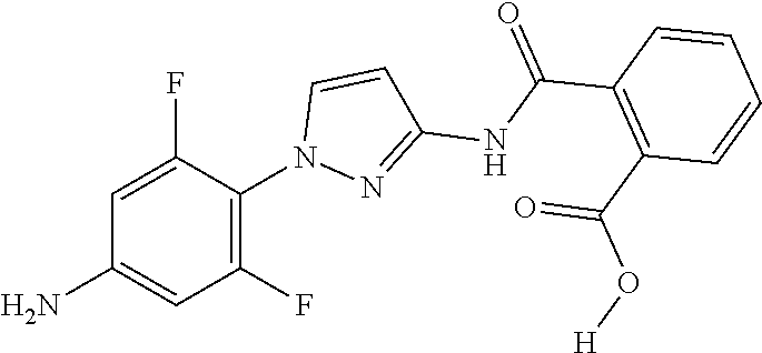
C1(N2C=CC(NC(C3=C(C(O[H])=O)C=CC=C3)=O)=N2)=C(F)C=C(N)C=C1F
